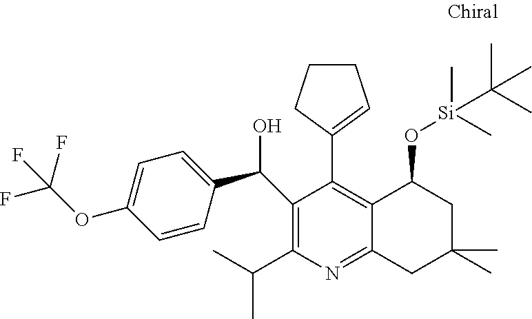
C1(C(C)C)=C(C(C2=CC=C(OC(F)(F)F)C=C2)O)C(C2=CCCC2)=C2C(=N1)CC(C)(C)CC2O[Si](C)(C)C(C)(C)C
